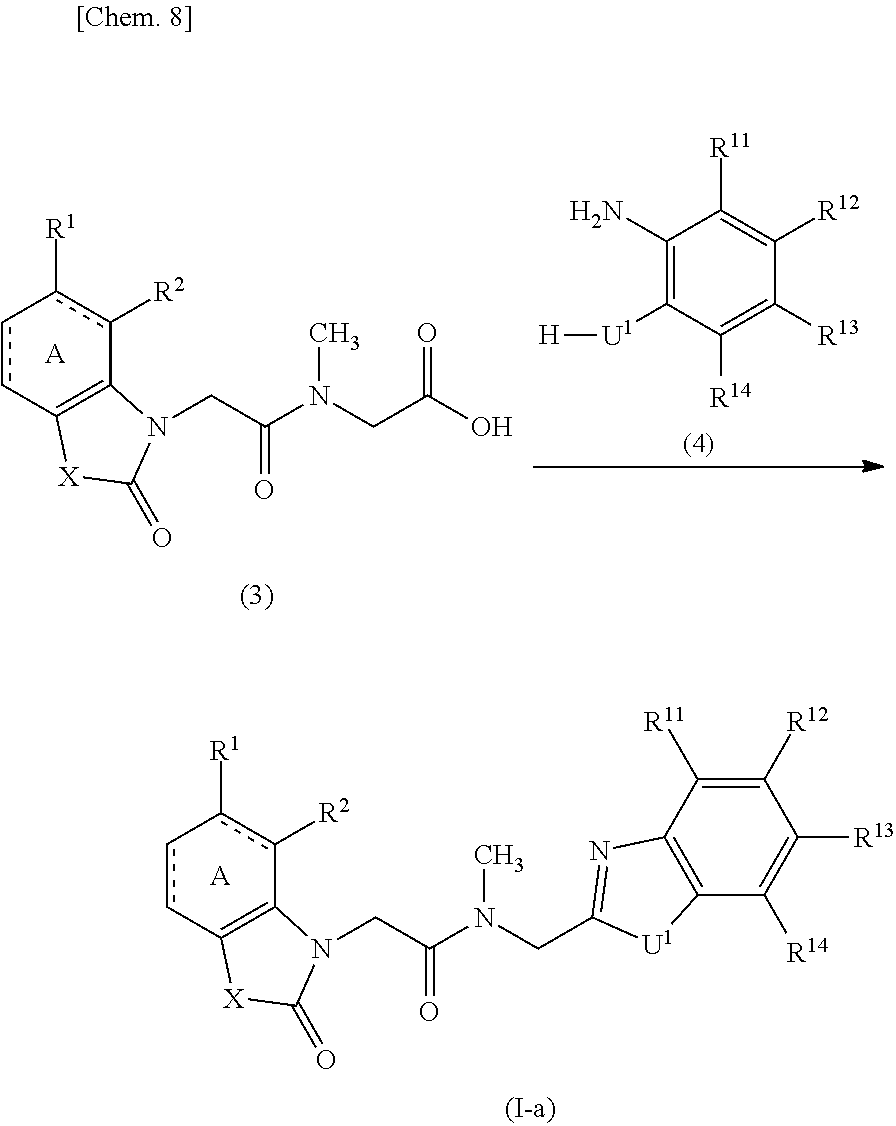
C1(N)=C([U1][H])C([R14])=C([R13])C([R12])=C1[R11].c1cC2=C(c([R2])c-1[R1])N(CC(N(CC(O)=O)C)=O)C(=O)[X]2.[A].[A].c1cC2=C(c([R2])c-1[R1])N(CC(N(CC1=NC3=C(C([R14])=C([R13])C([R12])=C3[R11])[U1]1)C)=O)C(=O)[X]2
